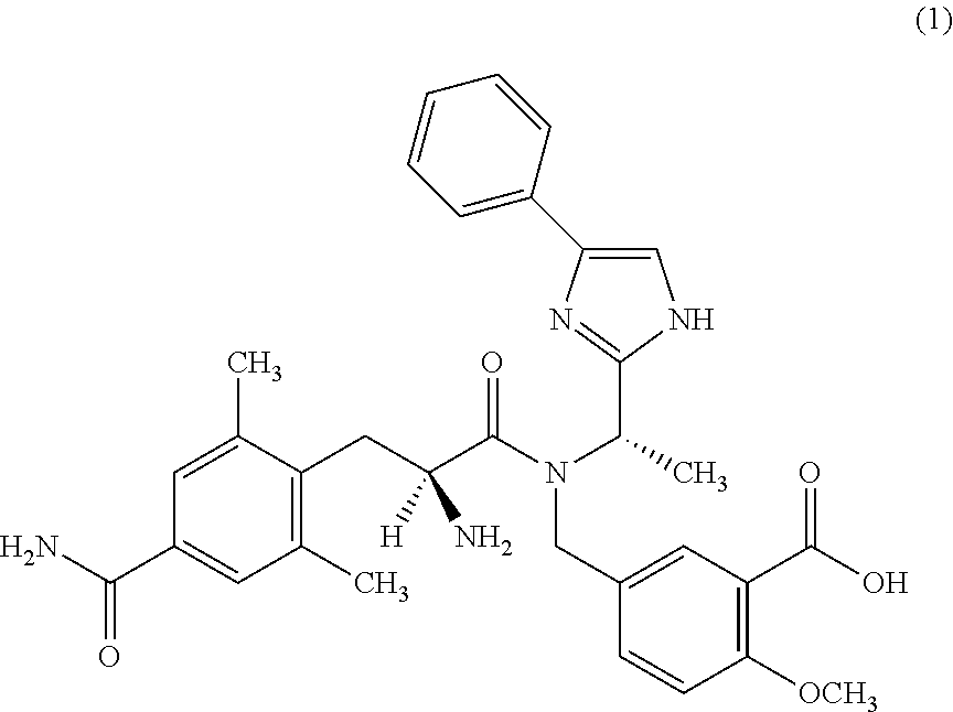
C1=C(C)C(CC(C(N(C(C)C2=NC(C3=CC=CC=C3)=CN2)CC2=CC(C(O)=O)=C([OCH3])C=C2)=O)([H])N)=C(C)C=C1C(N)=O
